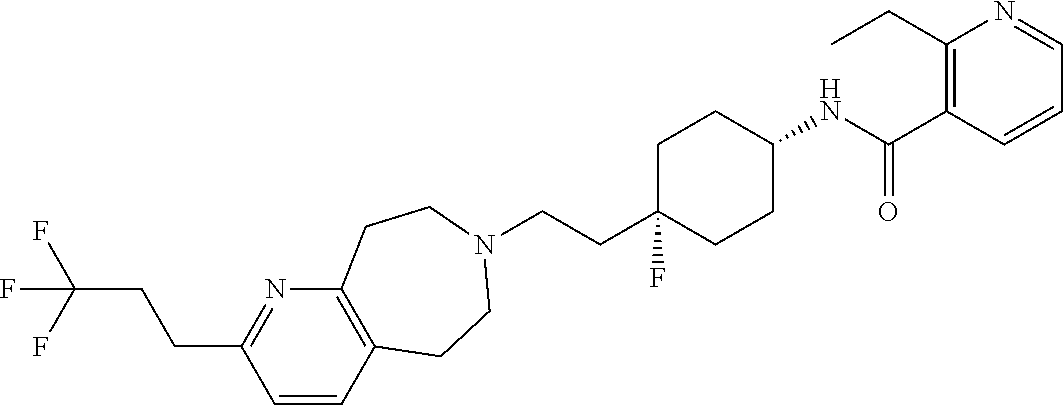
C1=CC2=C(N=C1CCC(F)(F)F)CCN(CCC1(F)CCC(NC(C3=C(CC)N=CC=C3)=O)CC1)CC2
